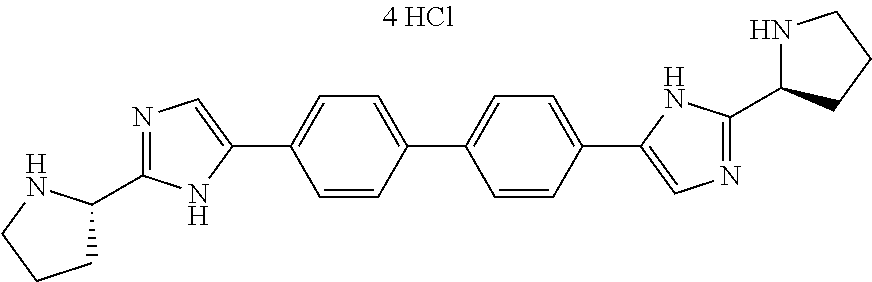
C1=CC(C2=CC=C(C3=CN=C(C4NCCC4)N3)C=C2)=CC=C1C1=CN=C(C2CCCN2)N1
